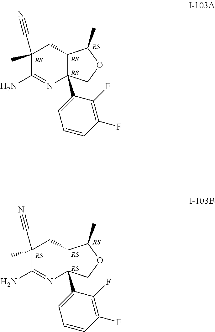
C1(C)(C#N)C(N)=NC2(C3=CC=CC(F)=C3F)C(C1)C(C)OC2.C1(C)(C#N)C(N)=NC2(C3=CC=CC(F)=C3F)C(C1)C(C)OC2
